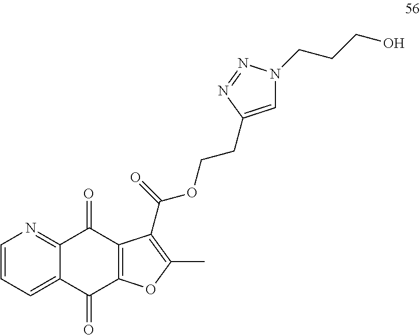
C1=CC=C2C(=N1)C(=O)C1=C(C2=O)OC(C)=C1C(OCCC1=CN(CCCO)N=N1)=O
